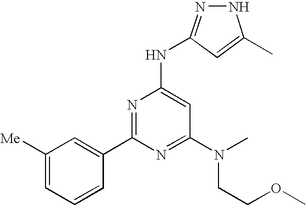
N1N=C(NC2=CC(N(CCOC)C)=NC(C3=CC([Me])=CC=C3)=N2)C=C1C
